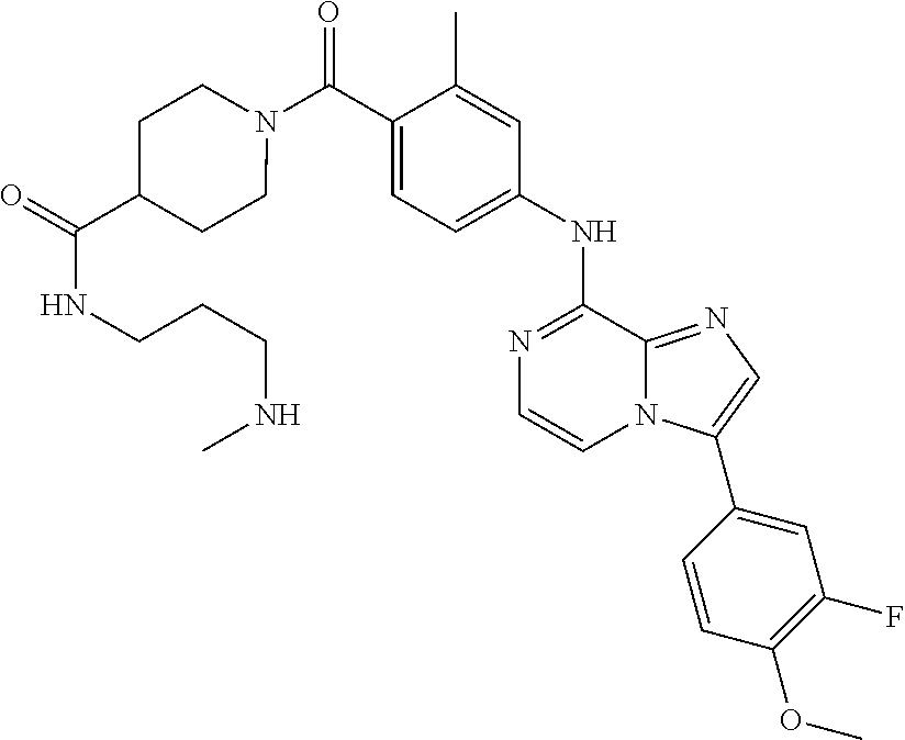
N1=C(NC2=CC=C(C(N3CCC(C(=O)NCCCNC)CC3)=O)C(C)=C2)C2=NC=C(C3=CC(F)=C(OC)C=C3)N2C=C1
